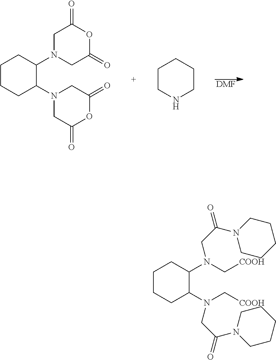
[DMF].C1N(C2CCCCC2N2CC(=O)OC(=O)C2)CC(=O)OC1=O.C1CNCCC1.N(C1CCCCC1N(C[COOH])CC(=O)N1CCCCC1)(C[COOH])CC(N1CCCCC1)=O
